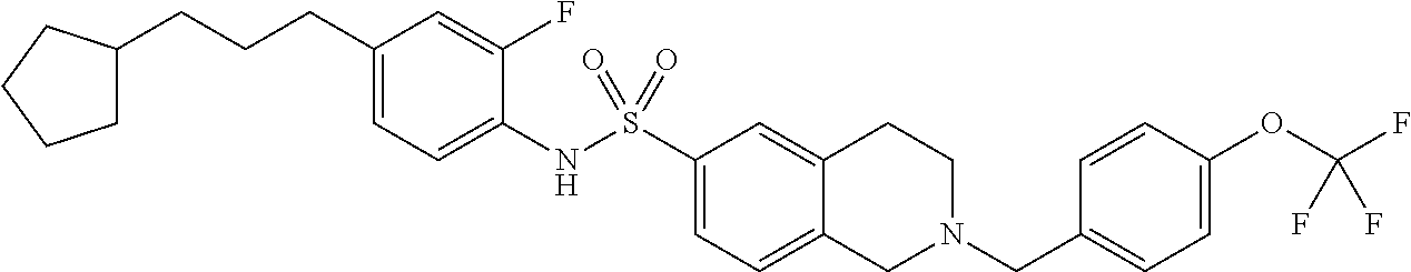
C1(CCCC2CCCC2)=CC=C(NS(C2=CC=C3C(=C2)CCN(CC2=CC=C(OC(F)(F)F)C=C2)C3)(=O)=O)C(F)=C1
